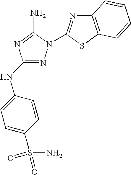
N1=C(NC2=CC=C(S(=O)(=O)N)C=C2)N=C(N)N1C1=NC2=C(S1)C=CC=C2
